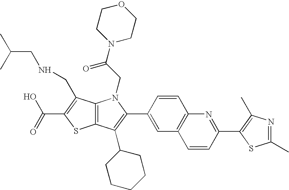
C(C1=C(CNCC(C)C)C2=C(S1)C(C1CCCCC1)=C(C1=CC3=C(C=C1)N=C(C1=C(C)N=C(C)S1)C=C3)N2CC(N1CCOCC1)=O)(=O)O
